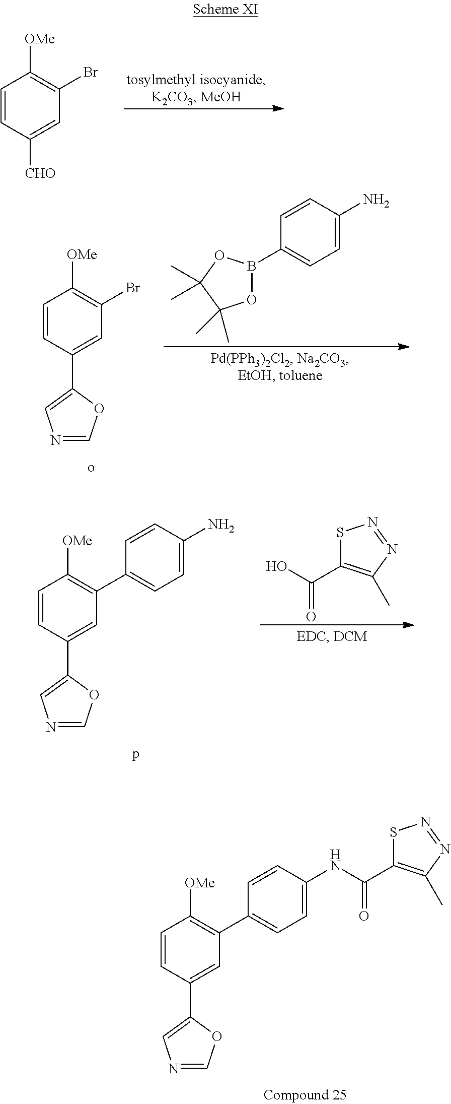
C1=CC([CHO])=CC(Br)=C1[OMe].C1=CC(C2=CN=CO2)=CC(C2=CC=C(NC(C3=C(C)N=NS3)=O)C=C2)=C1[OMe].C1=CC(C2=CN=CO2)=CC(Br)=C1[OMe].C1(B2OC(C)(C)C(C)(C)O2)=CC=C(N)C=C1.C1=CC(C2=CN=CO2)=CC(C2=CC=C(N)C=C2)=C1[OMe].S1C(C(O)=O)=C(C)N=N1
